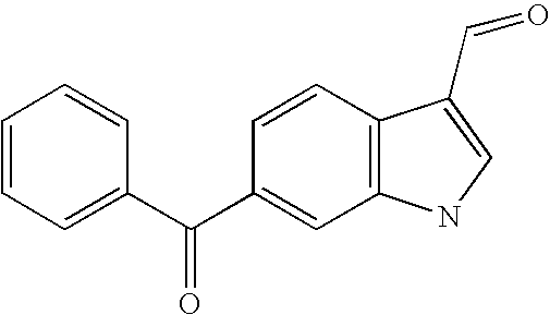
C1(C(C2=CC=CC=C2)=O)=CC2=C(C=C1)C(C=O)=CN2
